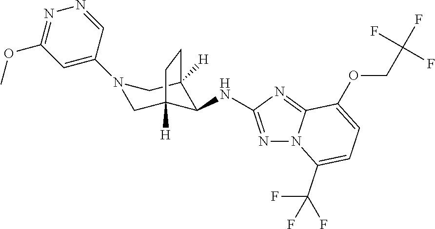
N1(C2=CC(OC)=NN=C2)CC2([H])C(NC3=NN4C(=N3)C(OCC(F)(F)F)=CC=C4C(F)(F)F)C([H])(C1)CC2
